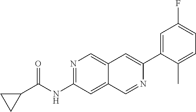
N1=C(NC(C2CC2)=O)C=C2C(=C1)C=C(C1=CC(F)=CC=C1C)N=C2
